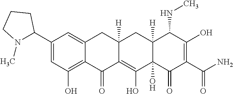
C1(C2N(C)CCC2)=CC(O)=C2C(=C1)CC1([H])CC3([H])C(NC)C(O)=C(C(=O)N)C(=O)C3(O)C(O)=C1C2=O
